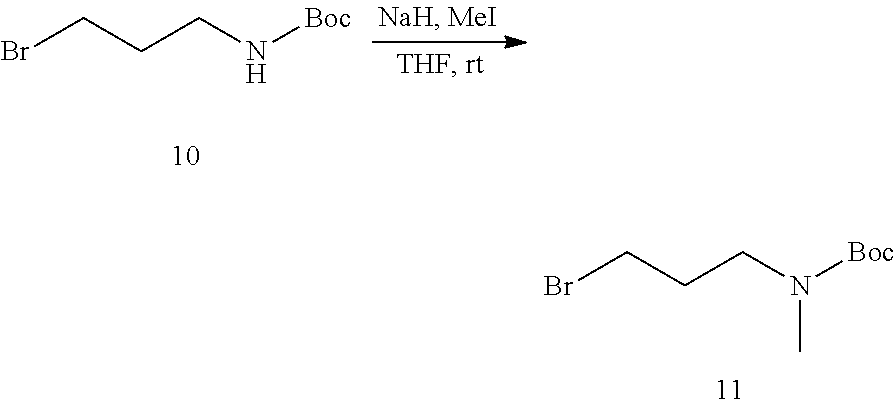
BrCCCN([Boc])C.BrCCCN[Boc]
